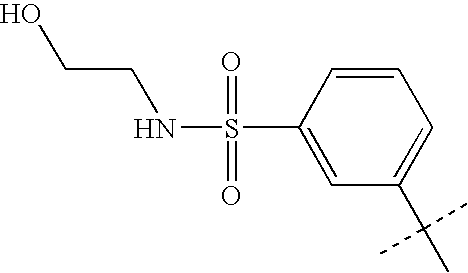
C1=CC(S(=O)(=O)NCCO)=CC(C(C)(C)C)=C1
